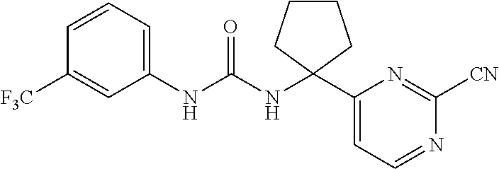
C1(NC(NC2(C3=CC=NC([CN])=N3)CCCC2)=O)=CC=CC([F3C])=C1
